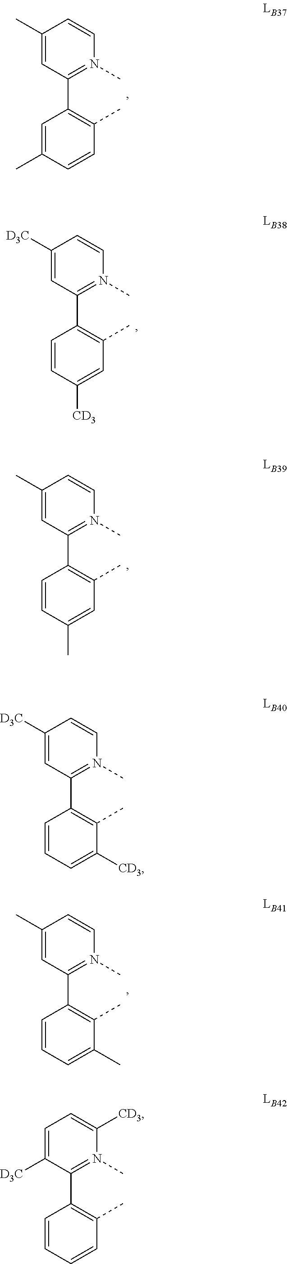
C1=CC(C)=C(C2=N(C)C=CC(C)=C2)C=C1C.C1([CD3])=CC(C)=C(C2=N(C)C=CC([D3C])=C2)C=C1.C1=C([CD3])C(C)=C(C2=N(C)C=CC([D3C])=C2)C=C1.C1=C(C)C(C)=C(C2=N(C)C=CC(C)=C2)C=C1.C1=CC(C)=C(C2=N(C)C([CD3])=CC=C2[D3C])C=C1.C1(C)=CC(C)=C(C2=N(C)C=CC(C)=C2)C=C1
